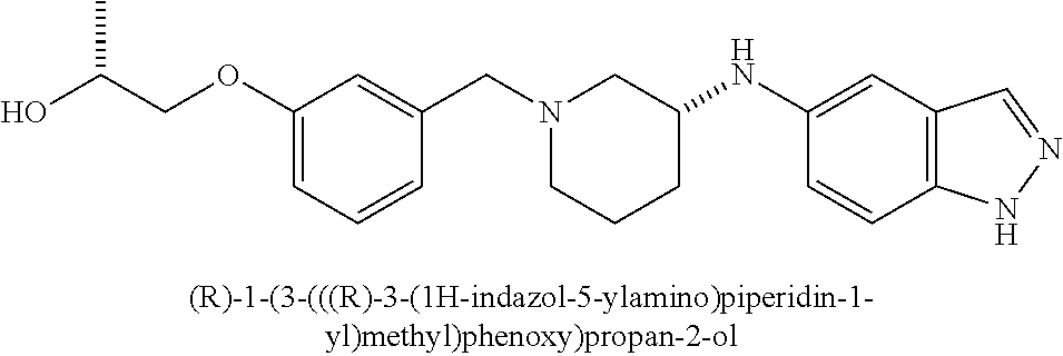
N1(CC2=CC(OCC(O)C)=CC=C2)CCCC(NC2=CC3=C(C=C2)NN=C3)C1
